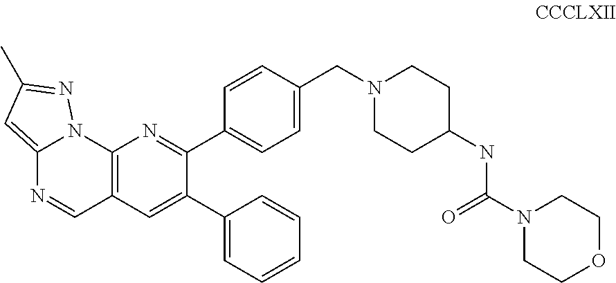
C12=C(C=C(C3=CC=CC=C3)C(C3=CC=C(CN4CCC(NC(N5CCOCC5)=O)CC4)C=C3)=N1)C=NC1=CC(C)=NN21
